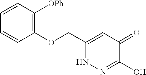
C1(OCC2=CC(=O)C(O)=NN2)=C([OPh])C=CC=C1
